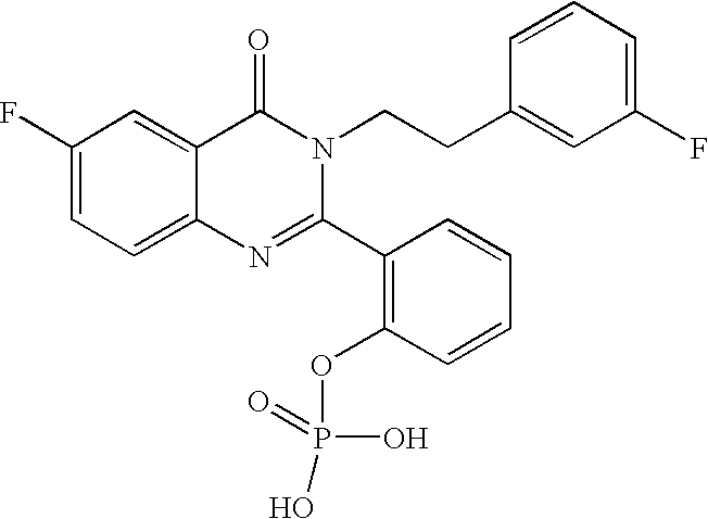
C1(F)=CC=C2C(=C1)C(=O)N(CCC1=CC(F)=CC=C1)C(C1=C(OP(O)(=O)O)C=CC=C1)=N2
